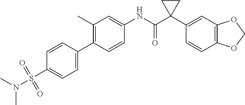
C1(C)=C(C2=CC=C(S(N(C)C)(=O)=O)C=C2)C=CC(NC(C2(C3=CC4=C(C=C3)OCO4)CC2)=O)=C1
